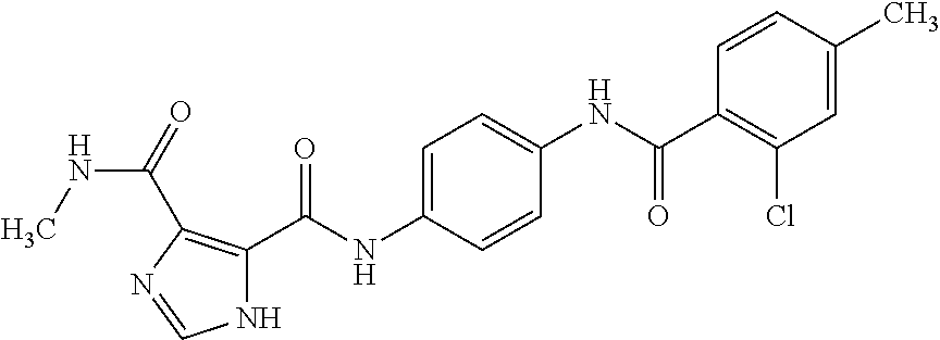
C1=C(C)C=CC(C(NC2=CC=C(NC(C3=C(C(NC)=O)N=CN3)=O)C=C2)=O)=C1Cl
